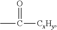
CC(=O)[CxHy]
